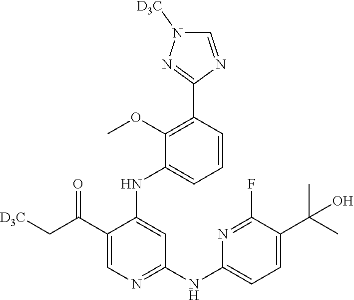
C1=CC(C2=NN([D3C])C=N2)=C(OC)C(NC2=CC(NC3=CC=C(C(C)(C)O)C(F)=N3)=NC=C2C(C[D3C])=O)=C1
